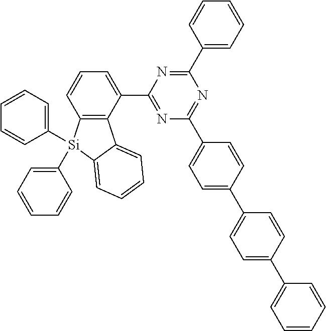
N1=C(C2=CC=CC3=C2C2=CC=CC=C2[Si]3(C2=CC=CC=C2)C2=CC=CC=C2)N=C(C2=CC=CC=C2)N=C1C1=CC=C(C2=CC=C(C3=CC=CC=C3)C=C2)C=C1
